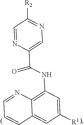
C1=NC(C(NC2=C3C(=CC([R1])=C2)C=CC=N3)=O)=CN=C1[R2]
